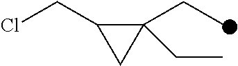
C1(CC)(CC)C(CCl)C1
